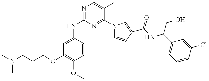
N(C1=NC=C(C)C(N2C=CC(C(NC(C3=CC=CC(Cl)=C3)CO)=O)=C2)=N1)C1=CC(OCCCN(C)C)=C(OC)C=C1
